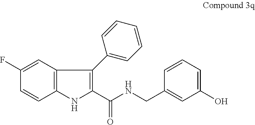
C1(F)=CC2=C(C=C1)NC(C(NCC1=CC(O)=CC=C1)=O)=C2C1=CC=CC=C1
